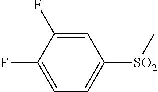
[SO2](C1=CC=C(F)C(F)=C1)C
